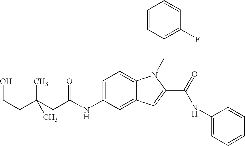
C1=C(NC(CC(CCO)(C)C)=O)C=C2C(=C1)N(CC1=C(F)C=CC=C1)C(C(=O)NC1=CC=CC=C1)=C2
